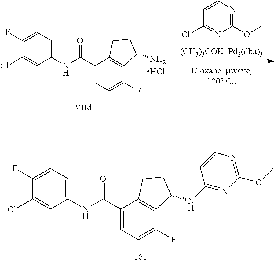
C1(Cl)=CC(NC(C2=CC=C(F)C3=C2CCC3NC2=NC(OC)=NC=C2)=O)=CC=C1F.C1(Cl)=CC(NC(C2=CC=C(F)C3=C2CCC3N)=O)=CC=C1F.Cl.C1=CN=C(OC)N=C1Cl
